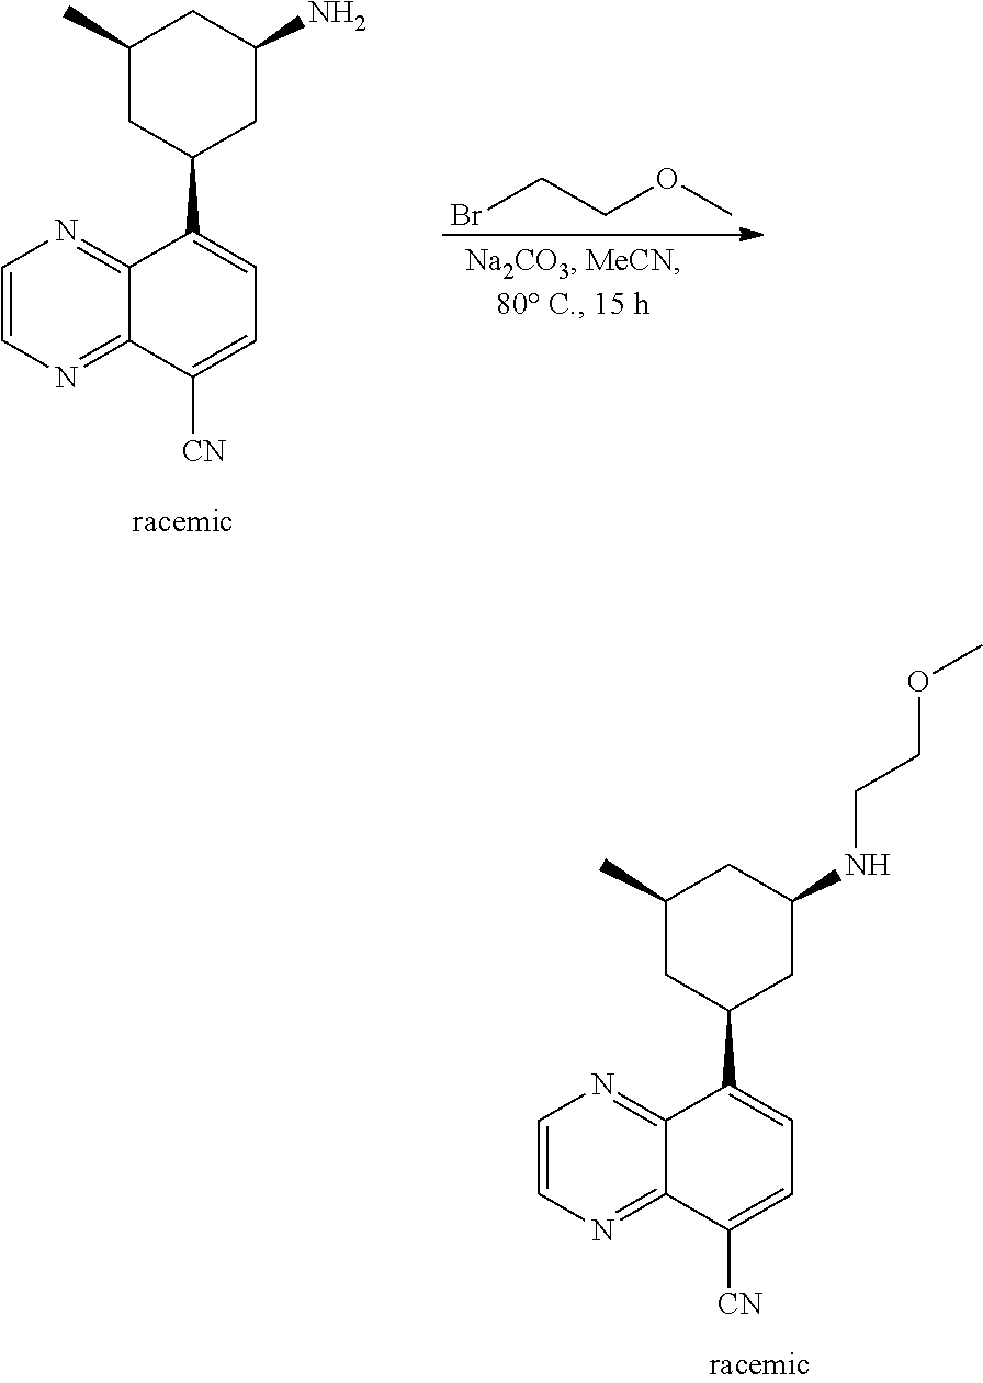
C1=CN=C2C(=N1)C(C1CC(N)CC(C)C1)=CC=C2[CN].BrCCOC.C1=CN=C2C(=N1)C(C1CC(NCCOC)CC(C)C1)=CC=C2[CN]
